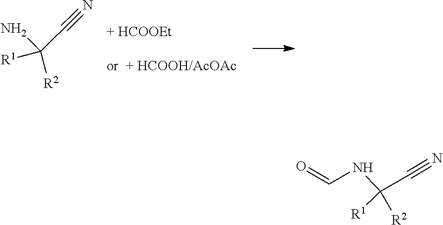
[R1]C([R2])(N)C#N.[R1]C([R2])(NC=O)C#N
